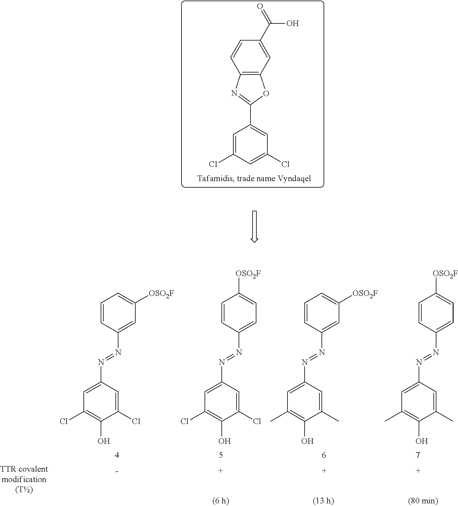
C1(C(=O)O)=CC2=C(C=C1)N=C(C1=CC(Cl)=CC(Cl)=C1)O2.C1=CC(N=NC2=CC(Cl)=C(O)C(Cl)=C2)=CC([OSO2F])=C1.C1=CC(N=NC2=CC(Cl)=C(O)C(Cl)=C2)=CC=C1[OSO2F].C1=CC(N=NC2=CC(C)=C(O)C(C)=C2)=CC([OSO2F])=C1.C1=CC(N=NC2=CC(C)=C(O)C(C)=C2)=CC=C1[OSO2F]
